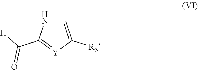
C1=C([R3])[Y]=C(C([H])=O)N1
